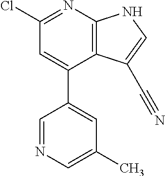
ClC1=NC2=C(C(C3=CC(C)=CN=C3)=C1)C(C#N)=CN2
